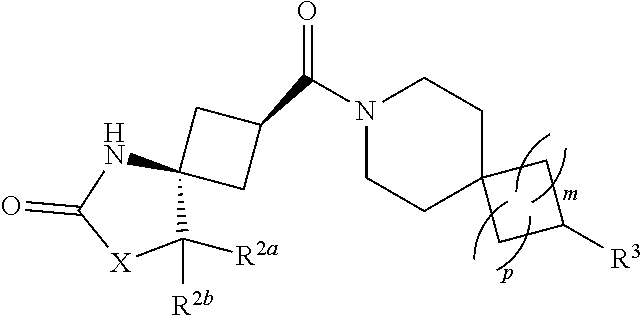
C1(C(N2CCC3(CC([R3])C3)CC2)=O)CC2(C1)NC(=O)[X]C2([R2a])[R2b]
